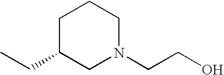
C1C(CC)CN(CCO)CC1
